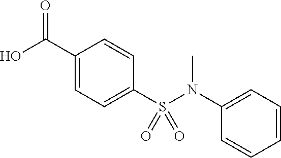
C1(C(O)=O)=CC=C(S(N(C2=CC=CC=C2)C)(=O)=O)C=C1
